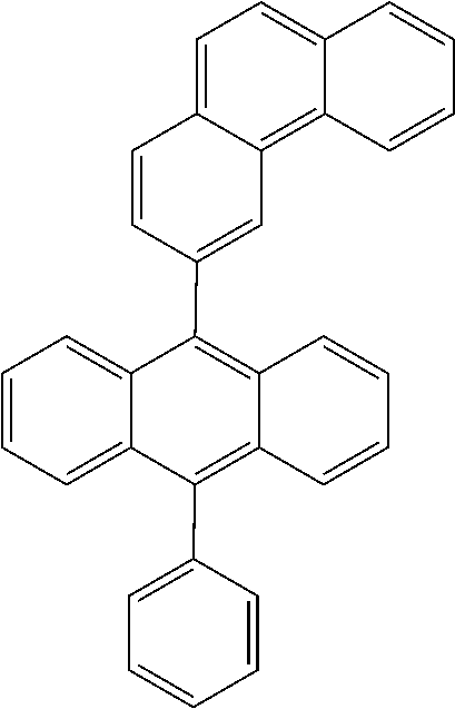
C1=CC=CC2=C3C(=CC=C12)C=CC(C1=C2C=CC=CC2=C(C2=CC=CC=C2)C2=CC=CC=C12)=C3
